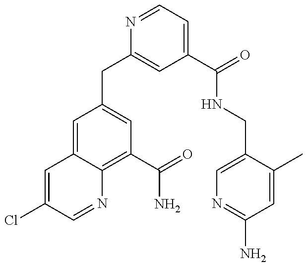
C1(CC2=CC(C(=O)NCC3=CN=C(N)C=C3C)=CC=N2)=CC(C(N)=O)=C2C(=C1)C=C(Cl)C=N2
